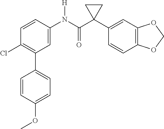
C1=C(N(C(C2(C3=CC4=C(C=C3)OCO4)CC2)=O)[H])C=CC(Cl)=C1C1=CC=C(OC)C=C1
